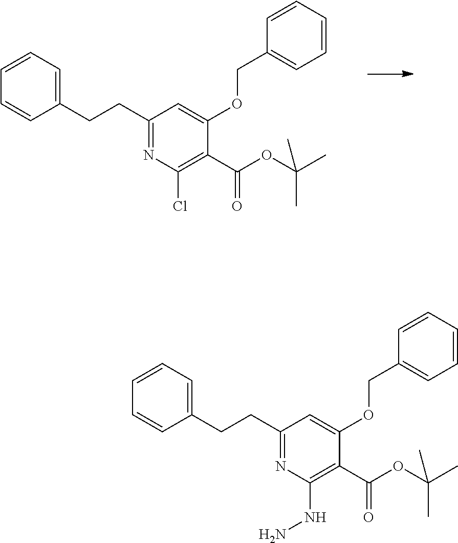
C1(CCC2=CC=CC=C2)=NC(Cl)=C(C(OC(C)(C)C)=O)C(OCC2=CC=CC=C2)=C1.C1(CCC2=CC=CC=C2)=NC(NN)=C(C(OC(C)(C)C)=O)C(OCC2=CC=CC=C2)=C1
